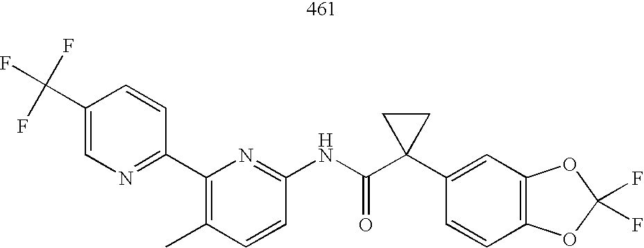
C1=CC(C2=C(C)C=CC(NC(C3(C4=CC5=C(C=C4)OC(F)(F)O5)CC3)=O)=N2)=NC=C1C(F)(F)F
